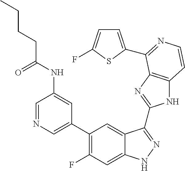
C1=C(C2=C(F)C=C3C(=C2)C(C2=NC4=C(N2)C=CN=C4C2=CC=C(F)S2)=NN3)C=C(NC(CCCC)=O)C=N1
